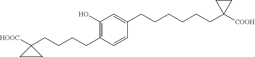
C1(CCCCC2([HOOC])CC2)=C(O)C=C(CCCCCCC2([COOH])CC2)C=C1
